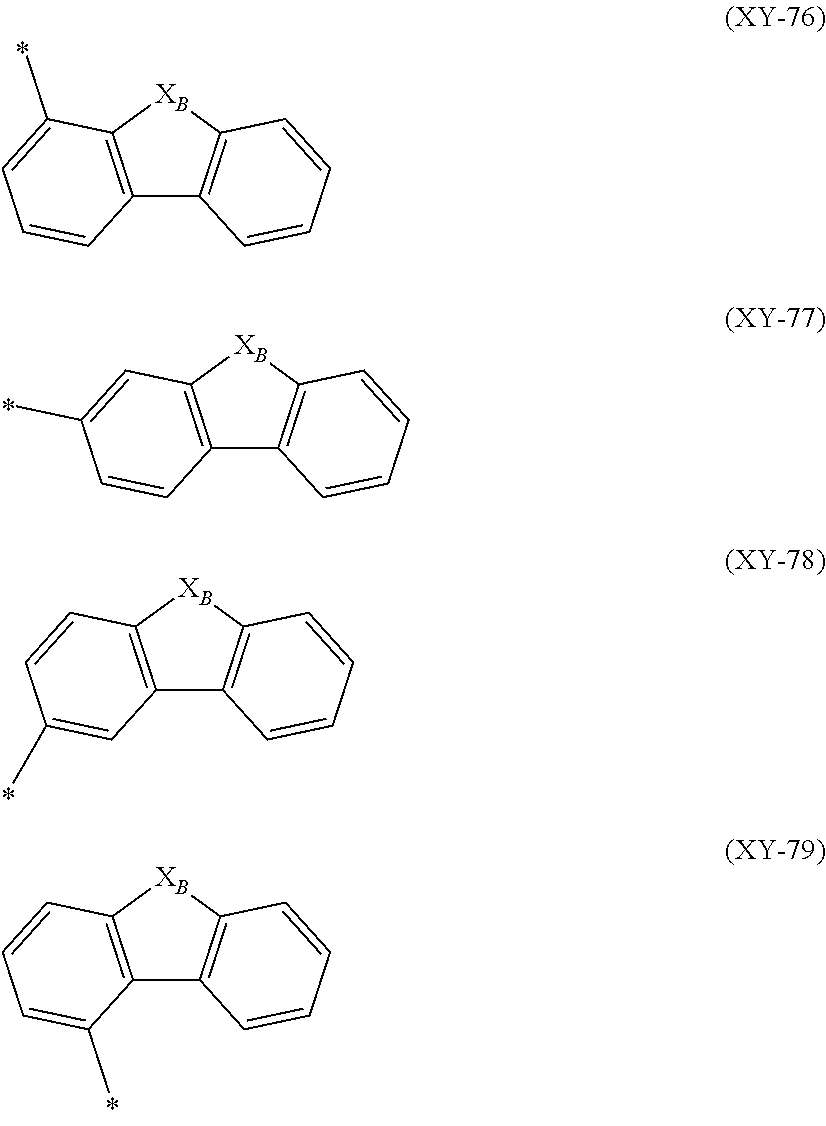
C12=C([XB]C3=C1C=CC=C3)C(C)=CC=C2.C12=C([XB]C3=C1C=CC=C3)C=C(C)C=C2.C12=C([XB]C3=C1C=CC=C3)C=CC(C)=C2.C12=C([XB]C3=C1C=CC=C3)C=CC=C2C
